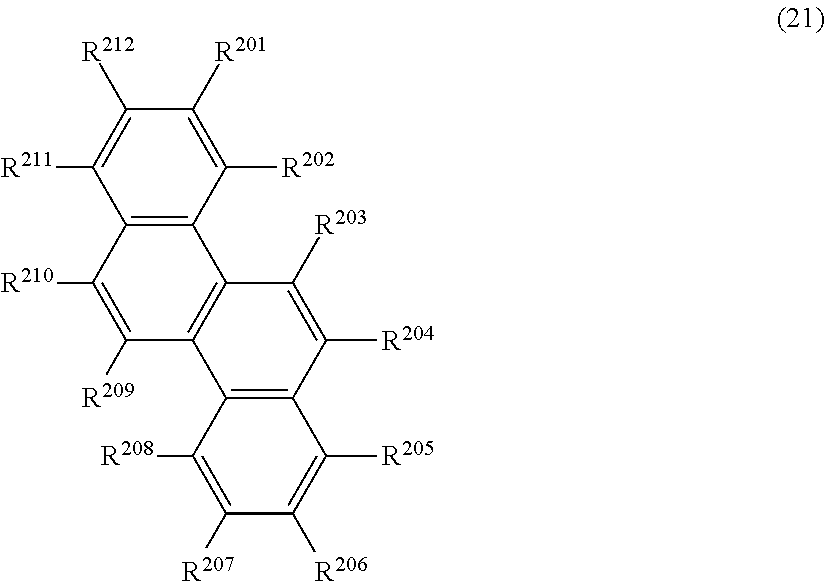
C1([R201])=C([R202])C2=C(C([R211])=C1[R212])C([R210])=C([R209])C1=C2C([R203])=C([R204])C2=C1C([R208])=C([R207])C([R206])=C2[R205]
